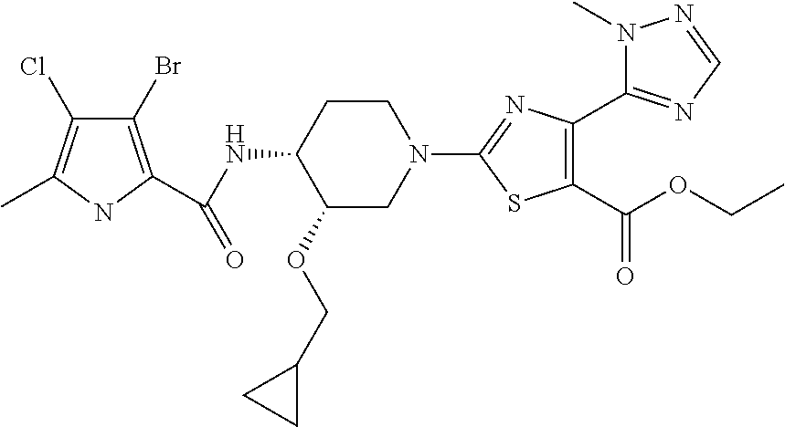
N1(C)N=CN=C1C1=C(C(OCC)=O)SC(N2CCC(NC(=O)C3=C(Br)C(Cl)=C(C)N3)C(OCC3CC3)C2)=N1
